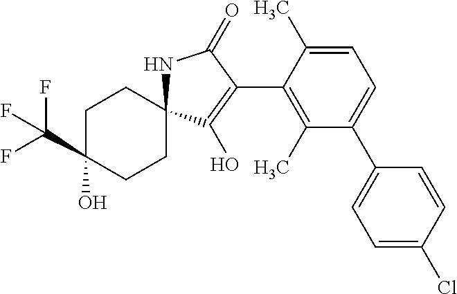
C1C(C(F)(F)F)(O)CCC2(C1)NC(=O)C(C1=C(C)C(C3=CC=C(Cl)C=C3)=CC=C1C)=C2O
